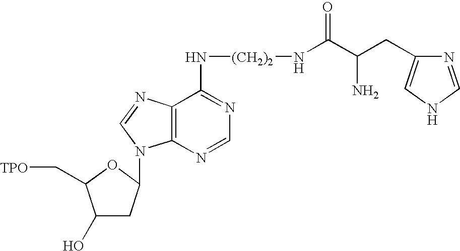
C(C(CC1=CNC=N1)N)(=O)N[(CH2)2]NC1=NC=NC2=C1N=CN2C1CC(O)C(C[TPO])O1
